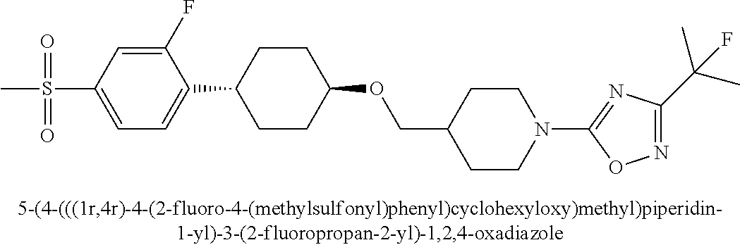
S(C1=CC=C(C2CCC(OCC3CCN(C4=NC(C(C)(C)F)=NO4)CC3)CC2)C(F)=C1)(=O)(=O)C
